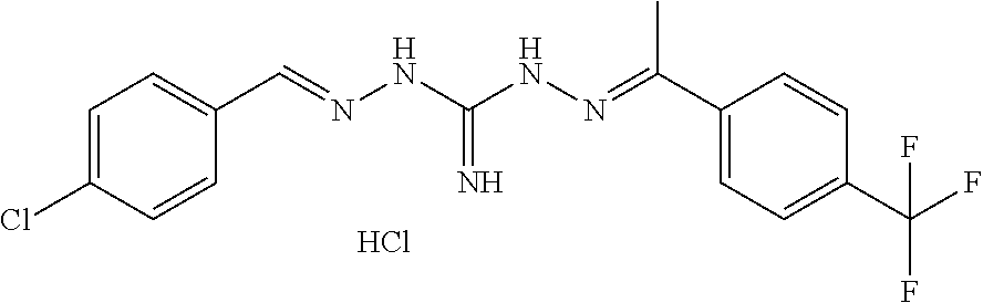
C1=C(Cl)C=CC(C=NNC(NN=C(C2=CC=C(C(F)(F)F)C=C2)C)=N)=C1.Cl
